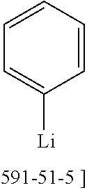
C1=CC=CC=C1[Li]
